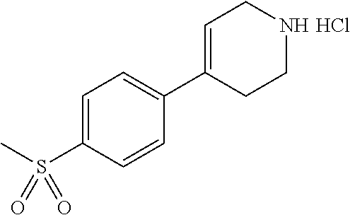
C1=C(S(C)(=O)=O)C=CC(C2=CCNCC2)=C1.Cl
